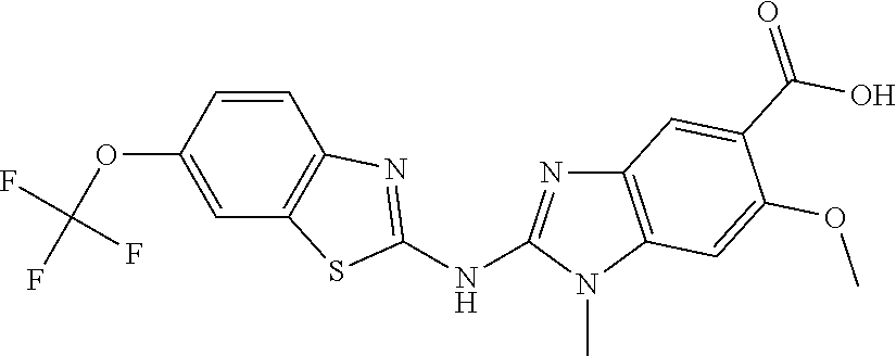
O(C1=CC2=C(C=C1)N=C(NC1=NC3=C(N1C)C=C(OC)C(C(O)=O)=C3)S2)C(F)(F)F
